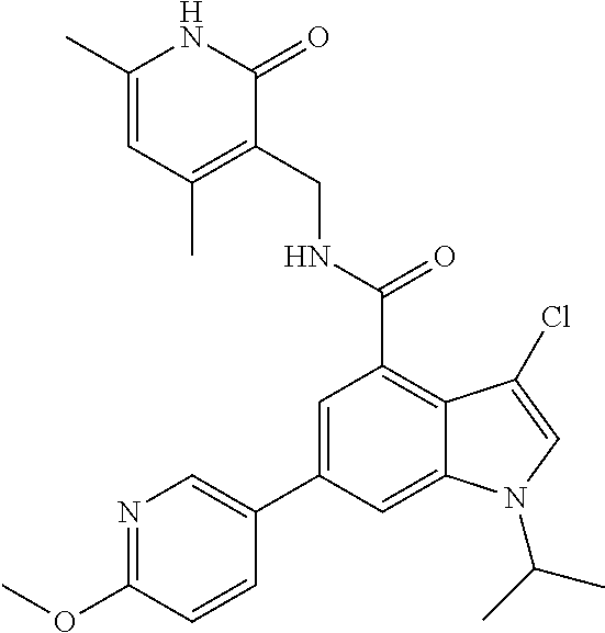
C1=C(C)NC(=O)C(CNC(C2=C3C(=CC(C4=CN=C(OC)C=C4)=C2)N(C(C)C)C=C3Cl)=O)=C1C
